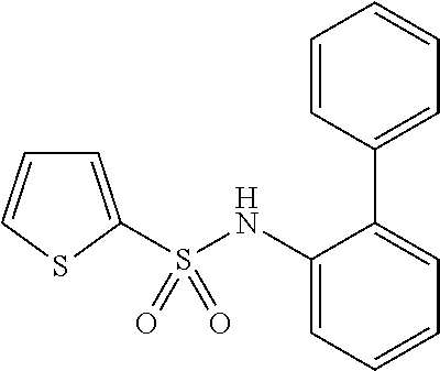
S(NC1=CC=CC=C1C1=CC=CC=C1)(=O)(=O)C1=CC=CS1
